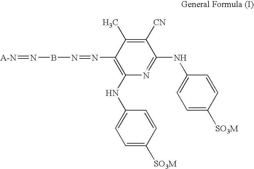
[A-N]=NBN=NC1=C(NC2=CC=C([SO3M])C=C2)N=C(NC2=CC=C([SO3M])C=C2)C([CN])=C1C
